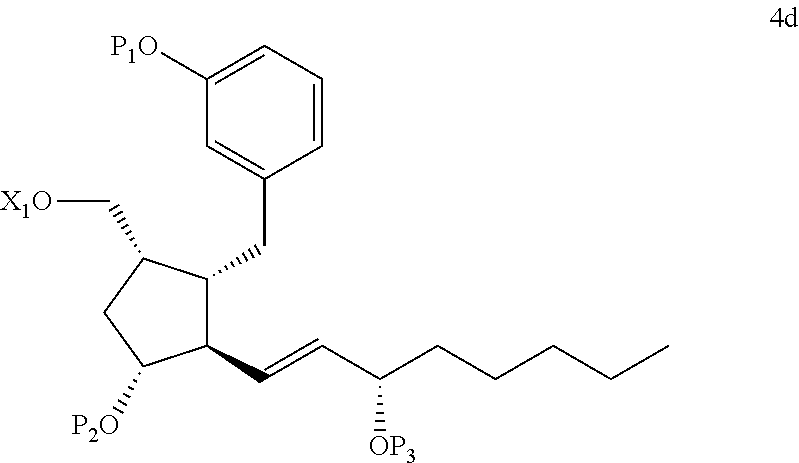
C1=CC=C([P1O])C=C1CC1C(C=CC(CCCCC)[OP3])C([P2O])CC1C[X1O]
